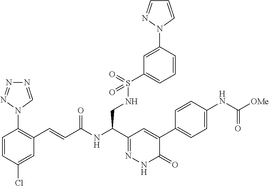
C1=CC(Cl)=CC(C=CC(NC(C2=NNC(=O)C(C3=CC=C(NC([OMe])=O)C=C3)=C2)CNS(=O)(C2=CC=CC(N3C=CC=N3)=C2)=O)=O)=C1N1C=NN=N1
